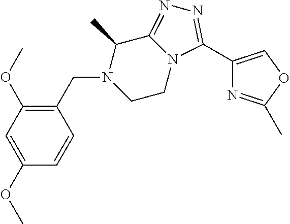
C1(C)C2=NN=C(C3=COC(C)=N3)N2CCN1CC1=C(OC)C=C(OC)C=C1
